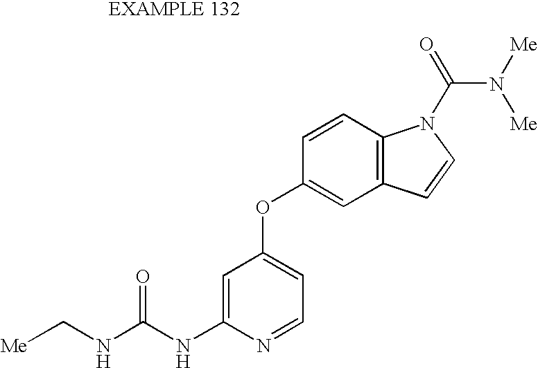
C1=C(NC(NC[Me])=O)N=CC=C1OC1=CC2=C(C=C1)N(C(=O)N([Me])[Me])C=C2
